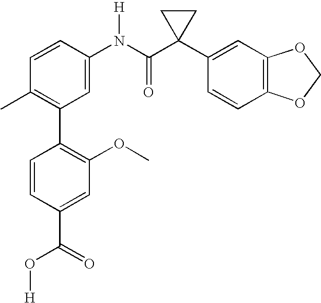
C1=CC(N(C(C2(C3=CC4=C(C=C3)OCO4)CC2)=O)[H])=CC(C2=C(OC)C=C(C(O[H])=O)C=C2)=C1C
